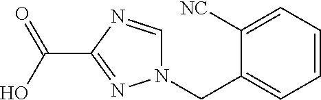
C(C1=NN(CC2=CC=CC=C2[NC])C=N1)(O)=O
